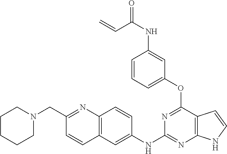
O=C(NC1=CC(OC2=NC(NC3=CC4=C(C=C3)N=C(CN3CCCCC3)C=C4)=NC3=C2C=CN3)=CC=C1)C=C
